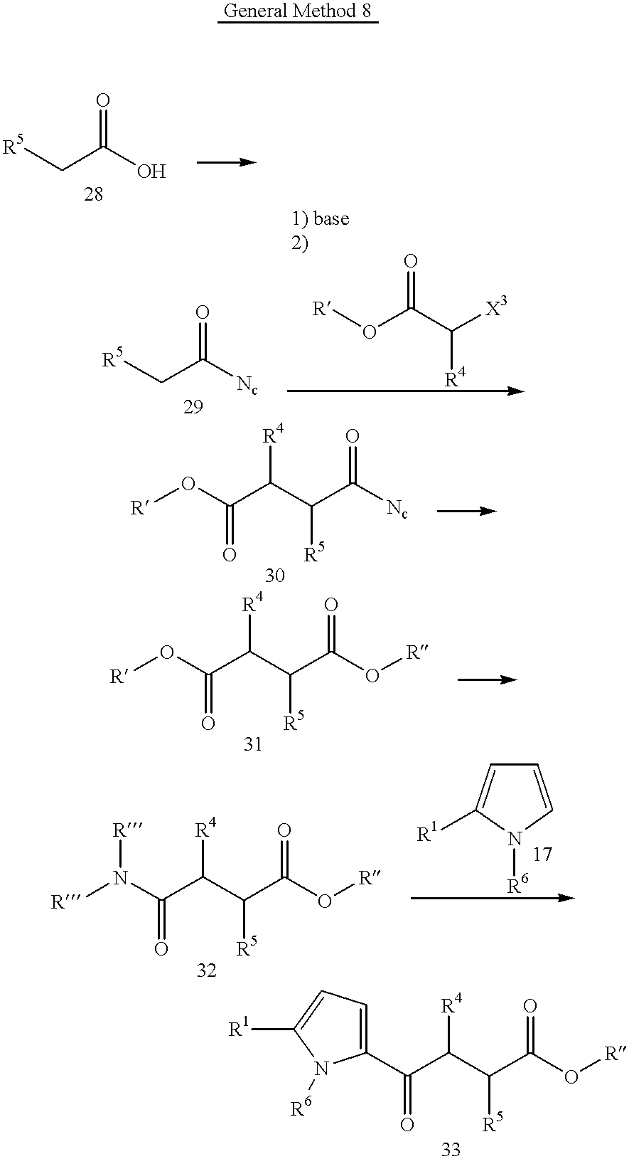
[R5]CC(O)=O.[R5]CC([Nc])=O.[R]OC(C([X3])[R4])=O.[R]OC(C(C(C([Nc])=O)[R5])[R4])=O.[R]OC(C(C(C(O[R])=O)[R5])[R4])=O.[R]N(C(C(C(C(O[R])=O)[R5])[R4])=O)[R].C1=CC=C([R1])N1[R6].N1([R6])C(C(C(C(C(O[R])=O)[R5])[R4])=O)=CC=C1[R1]
